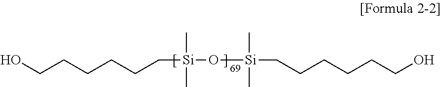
OCCCCCC[Si](C)(C)O[Si](C)(C)CCCCCCO
